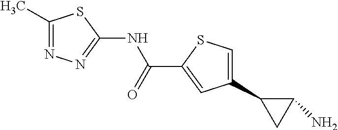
C1(C2CC2N)=CSC(C(NC2=NN=C(C)S2)=O)=C1
